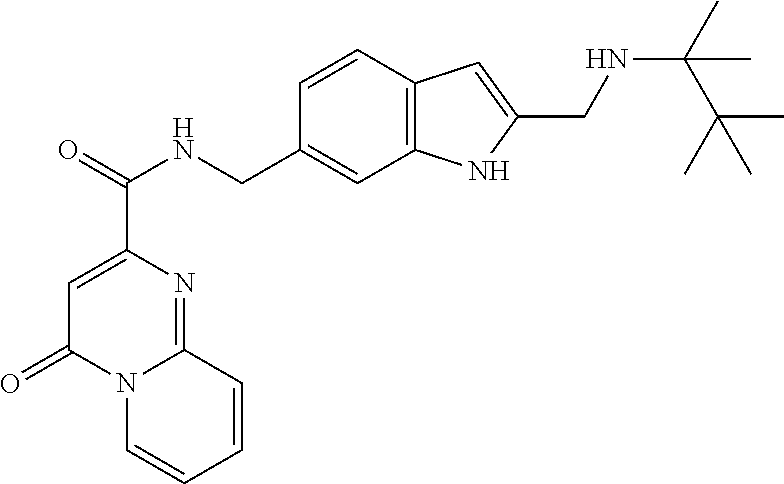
C1=C(C(=O)NCC2=CC3=C(C=C2)C=C(CNC(C(C)(C)C)(C)C)N3)N=C2N(C1=O)C=CC=C2
